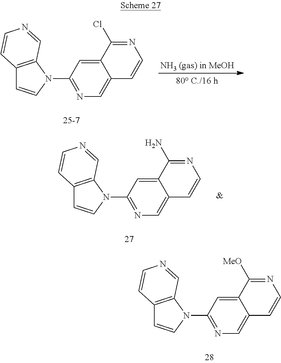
C12=C(N(C3=NC=C4C(=C3)C(Cl)=NC=C4)C=C1)C=NC=C2.[NH3 (gas) in MeOH].C12=C(N(C3=NC=C4C(=C3)C(N)=NC=C4)C=C1)C=NC=C2.C12=C(N(C3=NC=C4C(=C3)C([MeO])=NC=C4)C=C1)C=NC=C2
